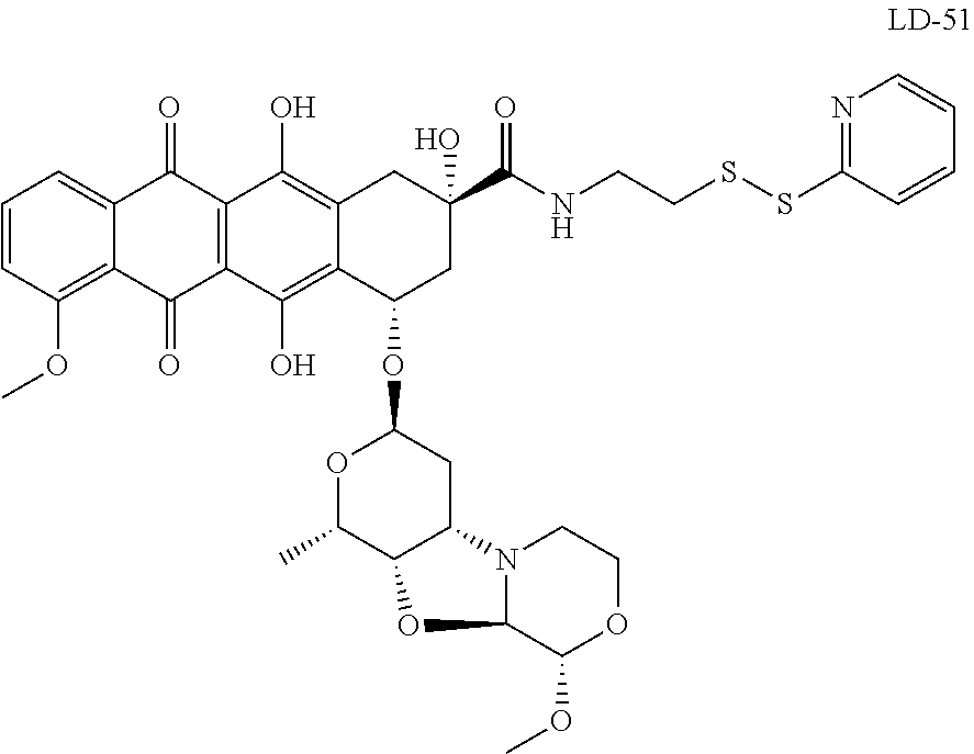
C12=C(OC)C=CC=C1C(=O)C1=C(C2=O)C(O)=C2C(=C1O)CC(C(NCCSSC1=NC=CC=C1)=O)(O)CC2OC1OC(C)C2C(C1)N1C(O2)C(OC)OCC1
